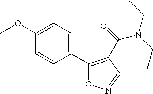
C1(C2=CC=C(OC)C=C2)=C(C(N(CC)CC)=O)C=NO1
